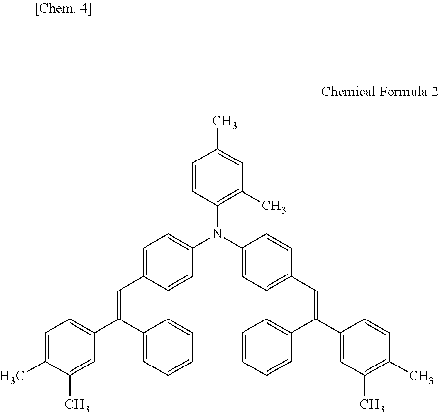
C1=C(C)C(C)=CC(C(C2=CC=CC=C2)=CC2=CC=C(N(C3=CC=C(C=C(C4=CC=CC=C4)C4=CC(C)=C(C)C=C4)C=C3)C3=C(C)C=C(C)C=C3)C=C2)=C1
